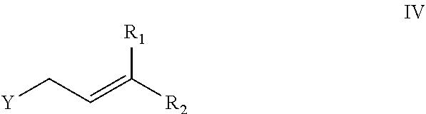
[R1]C([R2])=CC[Y]
